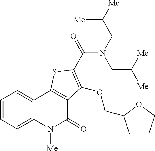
C1=CC=C2C(=C1)C1=C(C(=O)N2[Me])C(OCC2CCCO2)=C(C(=O)N(CC([Me])[Me])CC([Me])[Me])S1
